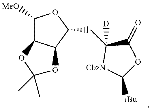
C1([OMe])C2C(C(CC3([D])[CbzN]C([tBu])OC3=O)O1)OC(C)(C)O2
